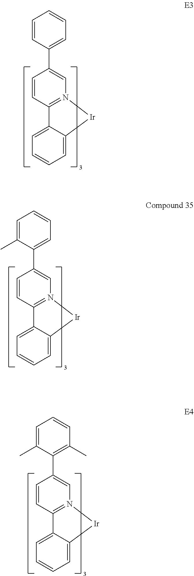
C1=CC(C2=CN3=C(C=C2)C2=CC=CC=C2[Ir]3)=CC=C1.C1=C(C)C(C2=CN3=C(C=C2)C2=CC=CC=C2[Ir]3)=CC=C1.C1=C(C)C(C2=CN3=C(C=C2)C2=CC=CC=C2[Ir]3)=C(C)C=C1
